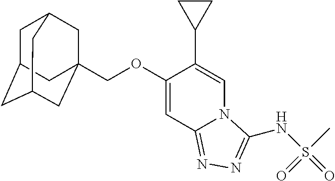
C1C2CC3CC(COC4=CC5=NN=C(NS(=O)(C)=O)N5C=C4C4CC4)(CC1C3)C2
